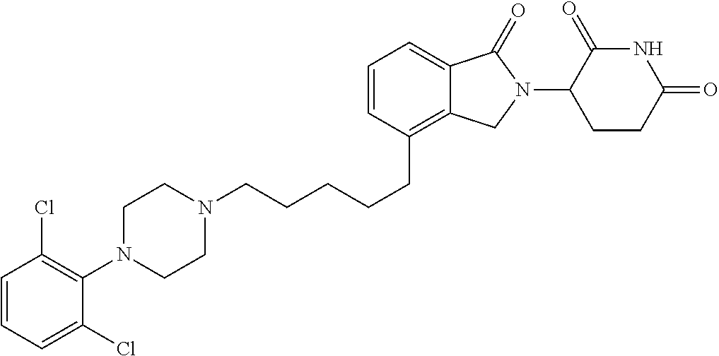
C(CCCC1=C2C(=CC=C1)C(=O)N(C1C(=O)NC(=O)CC1)C2)CN1CCN(C2=C(Cl)C=CC=C2Cl)CC1
